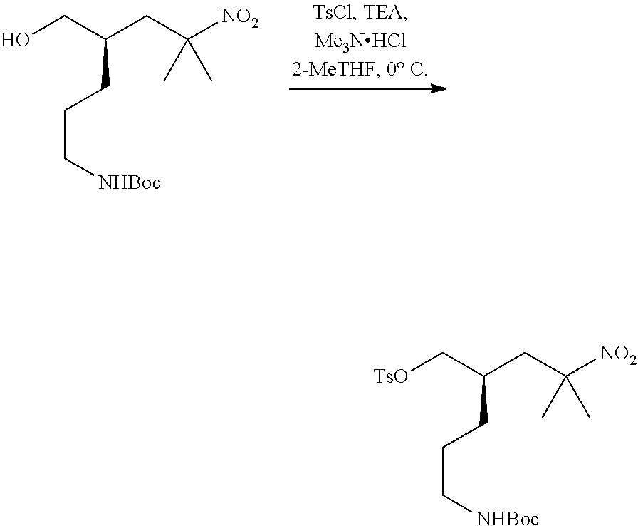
OCC(CC([NO2])(C)C)CCC[NHBoc].[TsO]CC(CC([NO2])(C)C)CCC[NHBoc]
